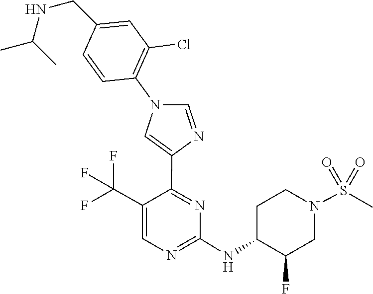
C1(NC2C(F)CN(S(=O)(=O)C)CC2)=NC=C(C(F)(F)F)C(C2=CN(C3=C(Cl)C=C(CNC(C)C)C=C3)C=N2)=N1
